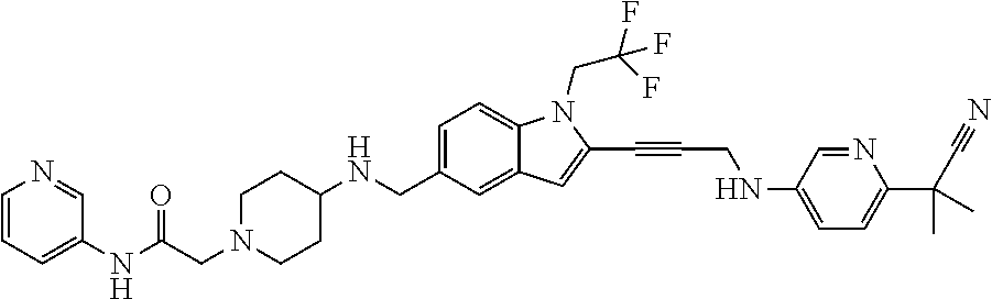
C1=C(CNC2CCN(CC(NC3=CC=CN=C3)=O)CC2)C=C2C(=C1)N(CC(F)(F)F)C(C#CCNC1=CC=C(C(C#N)(C)C)N=C1)=C2
